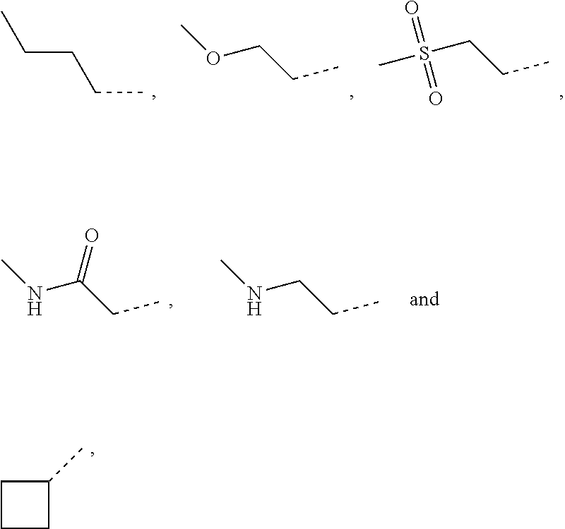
CCCCC.COCCC.CS(CCC)(=O)=O.CNC(CC)=O.CNCCC.C1CCC1C
